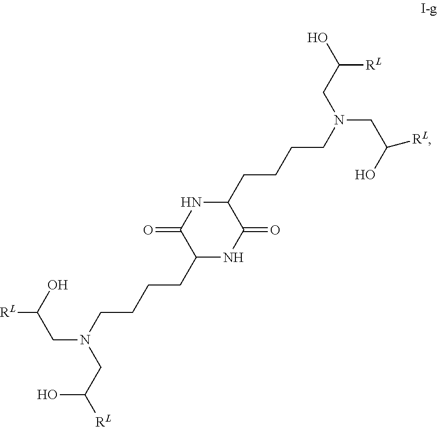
C(C(O)[RL])N(CCCCC1NC(=O)C(CCCCN(CC([RL])O)CC(O)[RL])NC1=O)CC(O)[RL]
